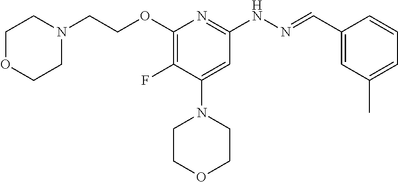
O(C1=C(F)C(N2CCOCC2)=CC(NN=CC2=CC(C)=CC=C2)=N1)CCN1CCOCC1
